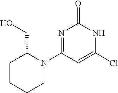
N1=C(N2C(CO)CCCC2)C=C(Cl)NC1=O
